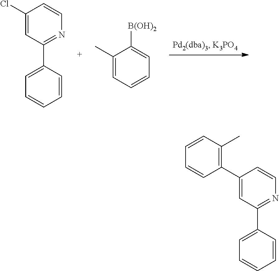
C1(C)=CC=CC=C1[B(OH)2].C1(C2=NC=CC(Cl)=C2)=CC=CC=C1.C1(C2=NC=CC(C3=C(C)C=CC=C3)=C2)=CC=CC=C1
